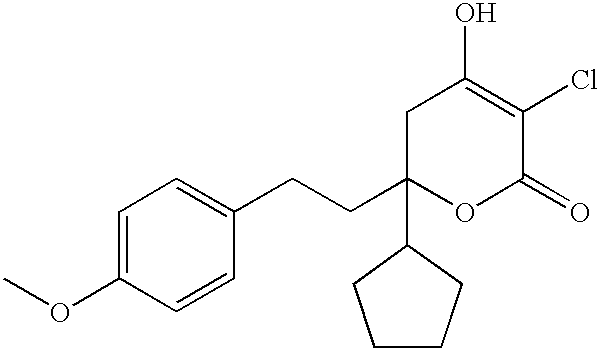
C1C(CCC2=CC=C(OC)C=C2)(C2CCCC2)OC(=O)C(Cl)=C1O
